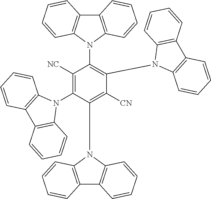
C1([NC])=C(N2C3=C(C4=C2C=CC=C4)C=CC=C3)C(N2C3=C(C4=C2C=CC=C4)C=CC=C3)=C([CN])C(N2C3=C(C4=C2C=CC=C4)C=CC=C3)=C1N1C2=C(C3=C1C=CC=C3)C=CC=C2
